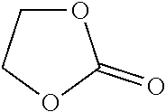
O1CCOC1=O
